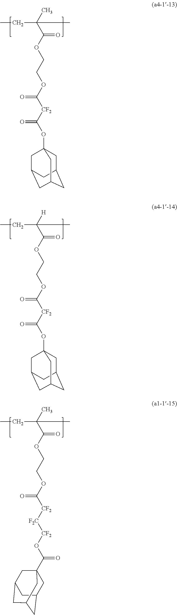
CCC(C(OCCOC([CF2]C(OC12CC3CC(CC(C1)C3)C2)=O)=O)=O)(C)C.CCC(C(OCCOC([CF2]C(OC12CC3CC(CC(C1)C3)C2)=O)=O)=O)([H])C.CCC(C(OCCOC([CF2][F2C][CF2]OC(=O)C12CC3CC(CC(C1)C3)C2)=O)=O)(C)C
